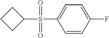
C1=C(F)C=CC(S(C2CCC2)(=O)=O)=C1
